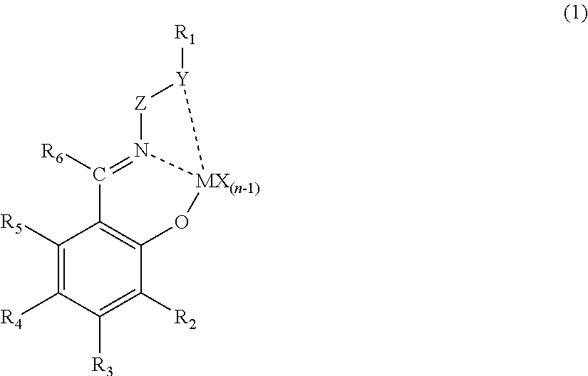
C1([R5])=C([R4])C([R3])=C([R2])C2=C1C([R6])=N1[Z][Y]([R1])[MX(n-1)]1O2
